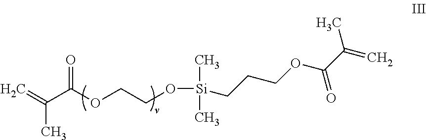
C=C(C(OCCO[Si](C)(C)CCCOC(C(=C)C)=O)=O)C
